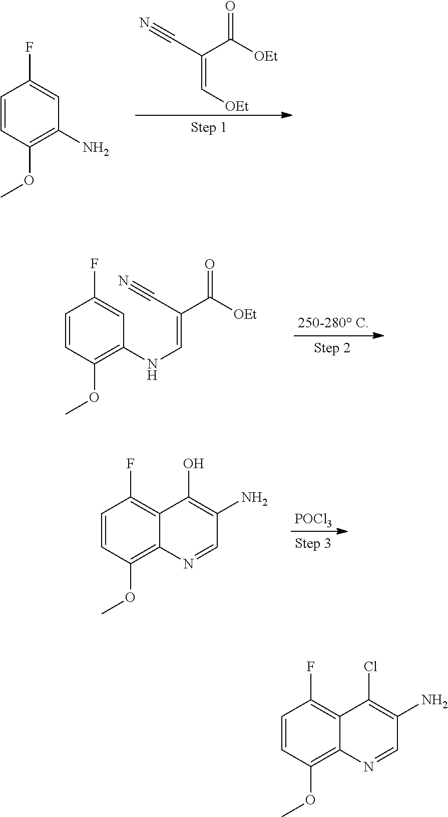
C(=C[OEt])(C([OEt])=O)C#N.C1=CC(OC)=C(N)C=C1F.C1=CC(OC)=C(NC=C(C([OEt])=O)C#N)C=C1F.[POCl3].C1=CC(OC)=C2C(=C1F)C(O)=C(N)C=N2.C1=CC(OC)=C2C(=C1F)C(Cl)=C(N)C=N2
